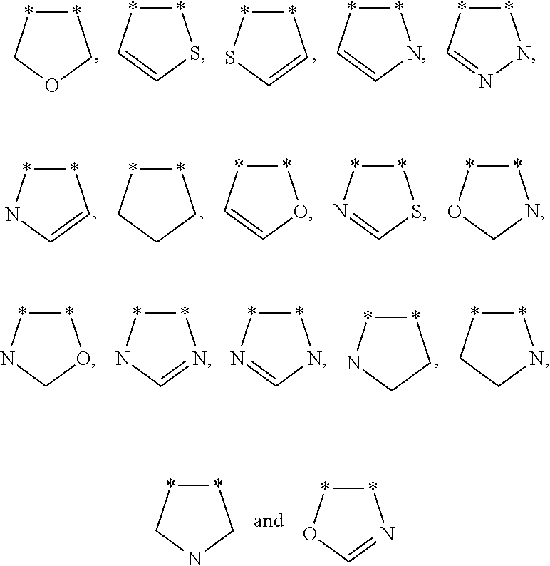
*1*SC=C1.*1*COC1.*1*C=CS1.*1*C=CN1.*1*C=NN1.*1*CCC1.*1*NC=C1.*1*C=CO1.*1*N=CS1.*1*OCN1.*1*NCC1.*1*NCO1.*1*NC=N1.*1*N=CN1.*1*CCN1.*1*CNC1.*1*OC=N1
